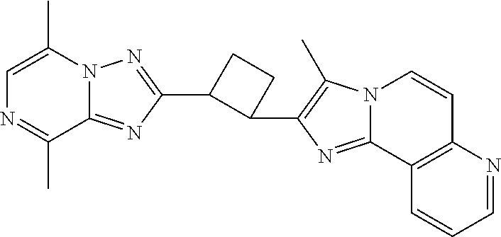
C12=NC(C3C(C4=C(C)N5C(=N4)C4=C(C=C5)N=CC=C4)CC3)=NN1C(C)=CN=C2C
